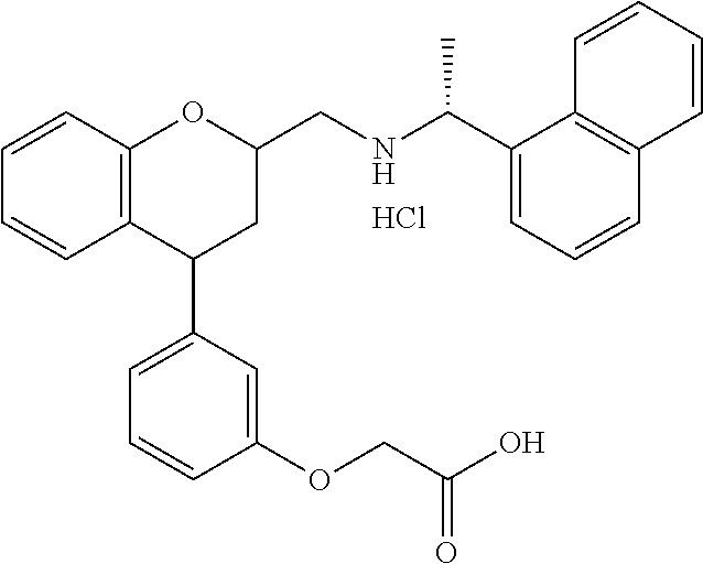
C12=C(C=CC=C1)OC(CNC(C1=CC=CC3=C1C=CC=C3)C)CC2C1=CC=CC(OCC(O)=O)=C1.Cl
